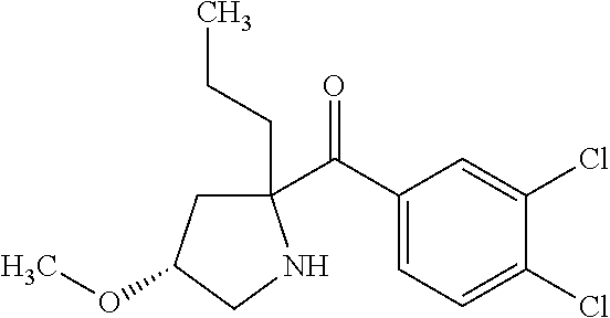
C1(C(C2=CC=C(Cl)C(Cl)=C2)=O)(CCC)CC(OC)CN1
